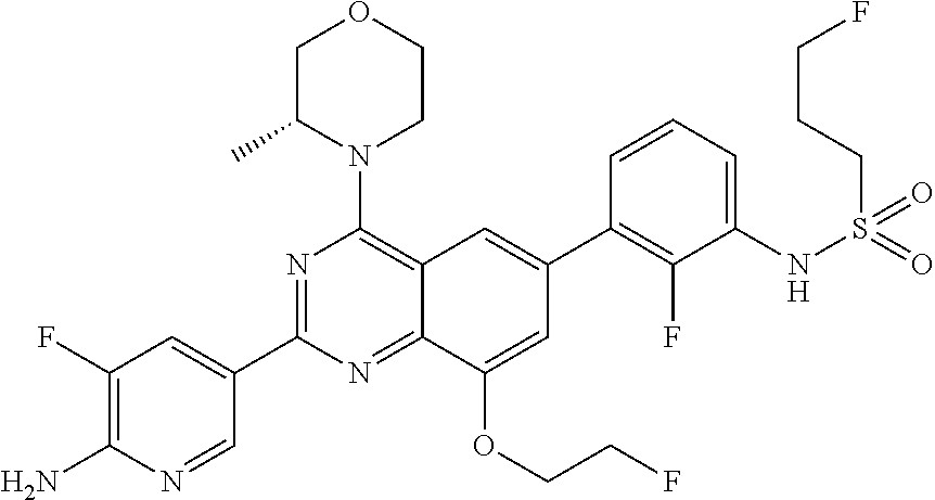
C12=NC(C3=CC(F)=C(N)N=C3)=NC(N3CCOCC3C)=C1C=C(C1=C(F)C(NS(CCCF)(=O)=O)=CC=C1)C=C2OCCF
